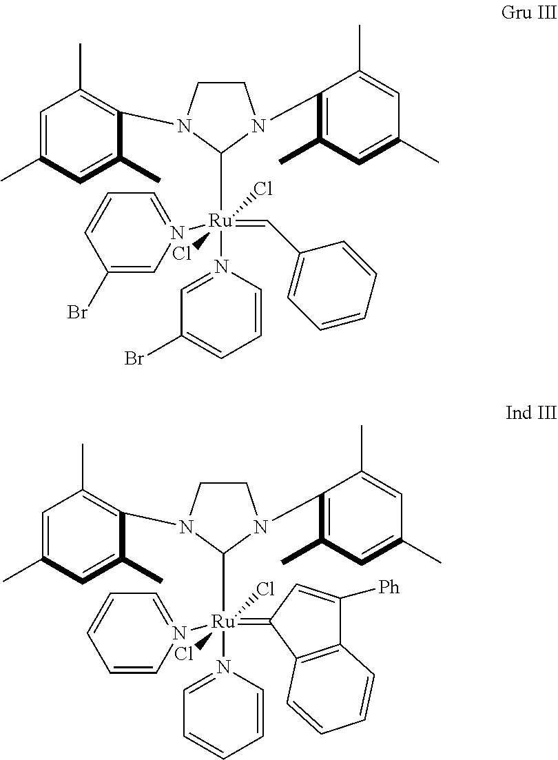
C1N(C2=C(C)C=C(C)C=C2C)C([Ru](N2=CC(Br)=CC=C2)(=CC2=CC=CC=C2)(N2=CC=CC(Br)=C2)(Cl)Cl)N(C2=C(C)C=C(C)C=C2C)C1.C1N(C2=C(C)C=C(C)C=C2C)C([Ru](N2=CC=CC=C2)(=C2C3=C(C([Ph])=C2)C=CC=C3)(N2=CC=CC=C2)(Cl)Cl)N(C2=C(C)C=C(C)C=C2C)C1
